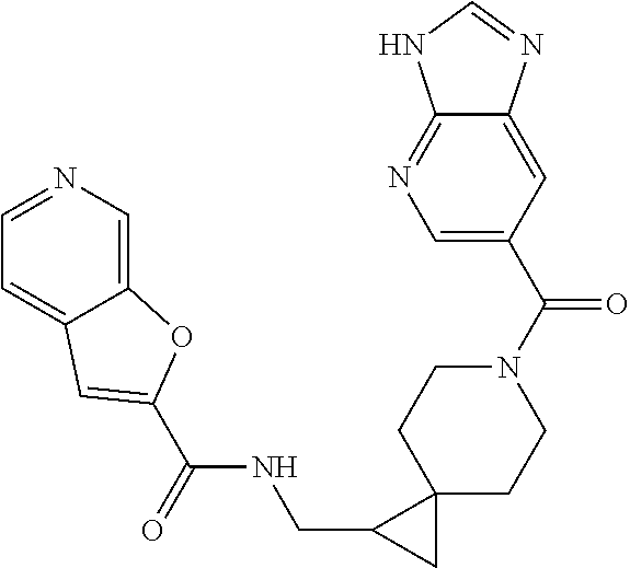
C1C2(CCN(C(=O)C3=CN=C4C(=C3)N=CN4)C1)CC2CNC(=O)C1=CC2=CC=NC=C2O1
